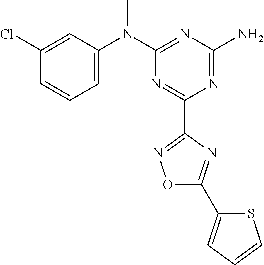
C1(Cl)=CC(N(C2=NC(N)=NC(C3=NOC(C4=CC=CS4)=N3)=N2)C)=CC=C1
